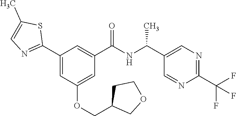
C1(C2=NC=C(C)S2)=CC(OCC2COCC2)=CC(C(NC(C2=CN=C(C(F)(F)F)N=C2)C)=O)=C1
